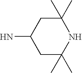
C1C(C)(C)NC(C)(C)CC1N
